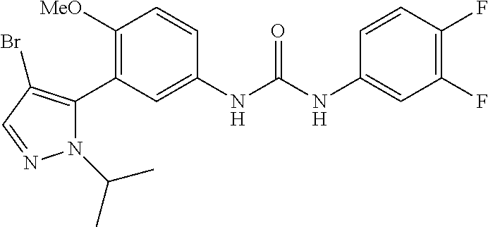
C1([OMe])=C(C2=C(Br)C=NN2C(C)C)C=C(NC(=O)NC2=CC(F)=C(F)C=C2)C=C1
